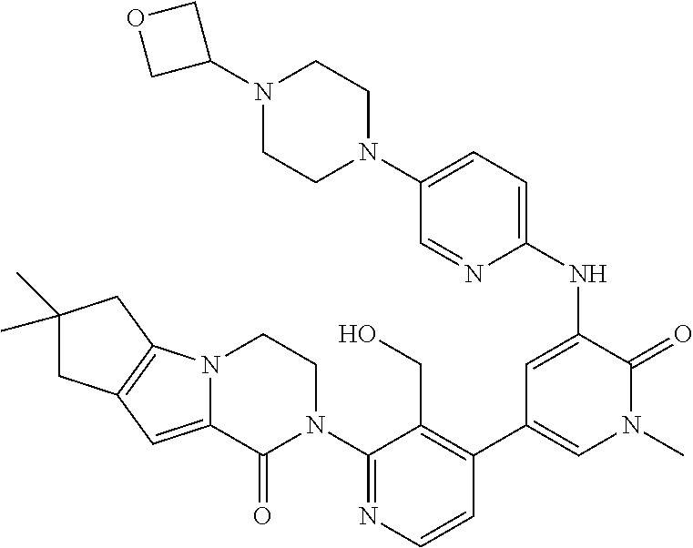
N12C(=CC3=C1CC(C)(C)C3)C(=O)N(C1=NC=CC(C3=CN(C)C(=O)C(NC4=CC=C(N5CCN(C6COC6)CC5)C=N4)=C3)=C1CO)CC2
